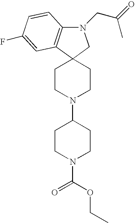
N1(CC(=O)C)C2=C(C3(C1)CCN(C1CCN(C(=O)OCC)CC1)CC3)C=C(F)C=C2
